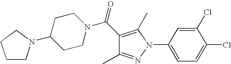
C1(C)=NN(C2=CC=C(Cl)C(Cl)=C2)C(C)=C1C(=O)N1CCC(N2CCCC2)CC1
